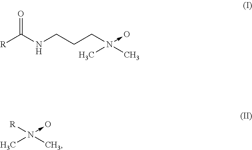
O=C(NCCCN(C)(->O)C)[R].[R]N(C)(->O)C
